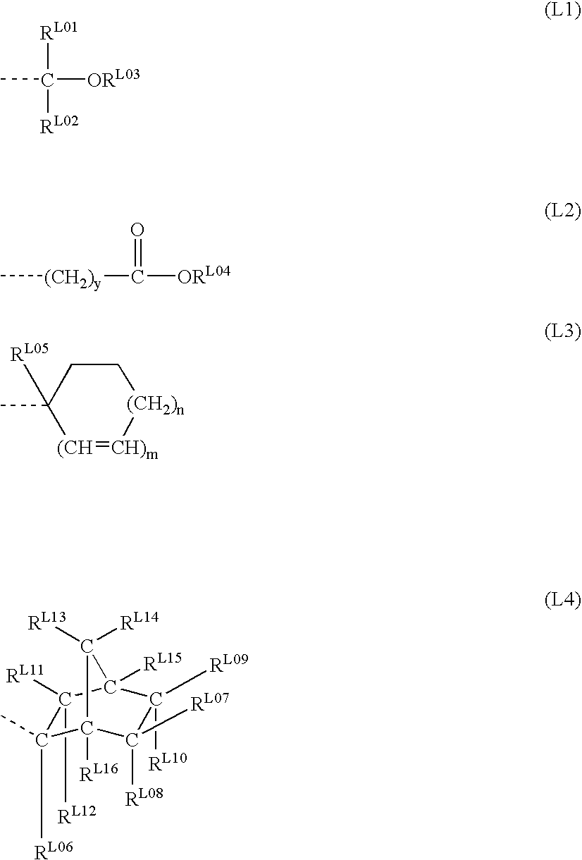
C([ORL03])([RL02])([RL01])C.C[(CH2)y]C([ORL04])=O.[(CH]1=[CH)m][(CH2)n]CCC1(C)[RL05].C1([RL06])(C)C2([RL16])C([RL07])([RL08])C([RL09])([RL10])C([RL15])(C1([RL11])[RL12])C2([RL13])[RL14]
